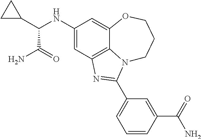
C1(NC(C2CC2)C(N)=O)=CC2=C3C(=C1)OCCCN3C(C1=CC=CC(C(N)=O)=C1)=N2
